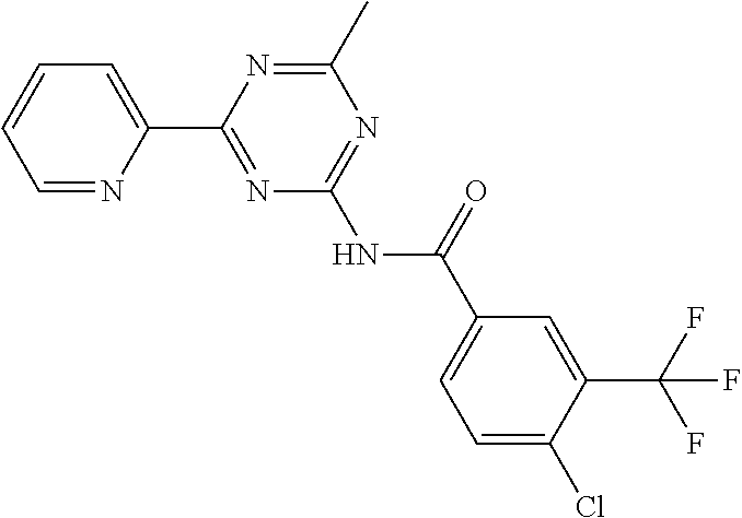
C1=NC(C2=NC(NC(C3=CC=C(Cl)C(C(F)(F)F)=C3)=O)=NC(C)=N2)=CC=C1
